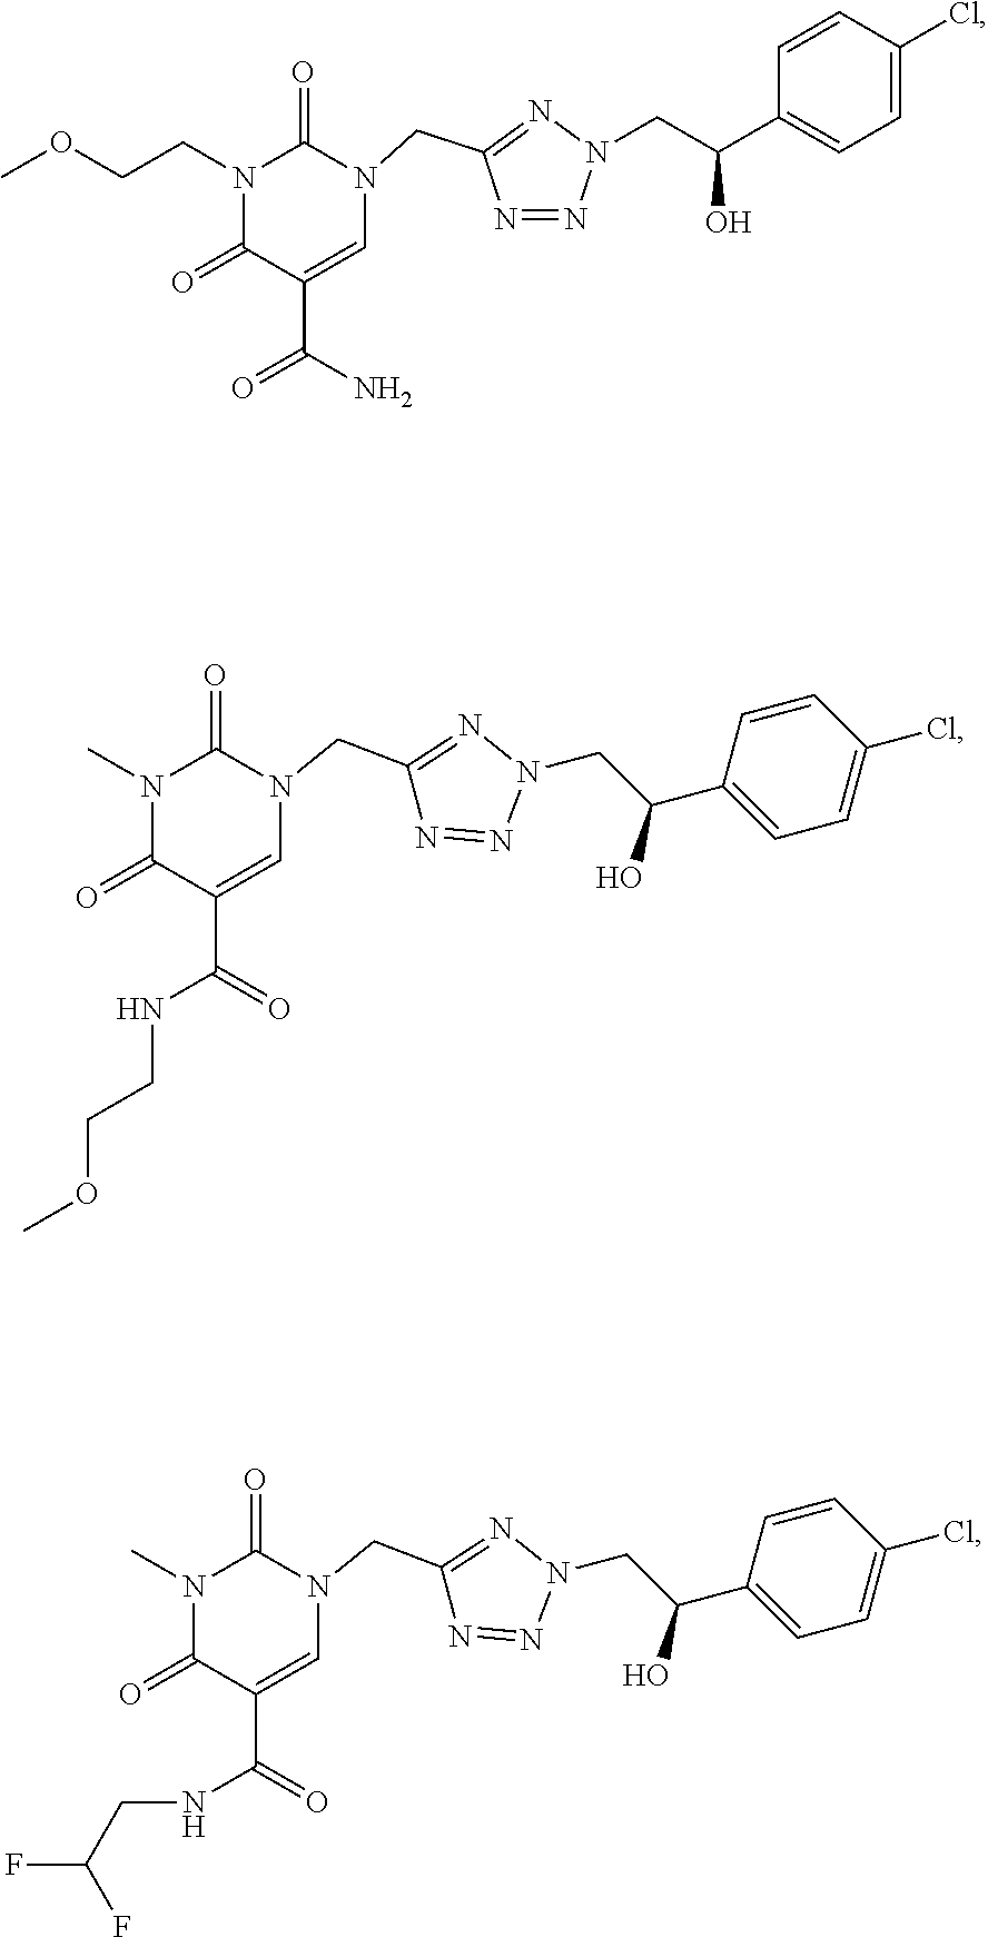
N1(CCOC)C(=O)C(C(N)=O)=CN(CC2=NN(CC(C3=CC=C(Cl)C=C3)O)N=N2)C1=O.N1(C)C(=O)C(C(=O)NCCOC)=CN(CC2=NN(CC(C3=CC=C(Cl)C=C3)O)N=N2)C1=O.N1(C)C(=O)C(C(=O)NCC(F)F)=CN(CC2=NN(CC(C3=CC=C(Cl)C=C3)O)N=N2)C1=O
